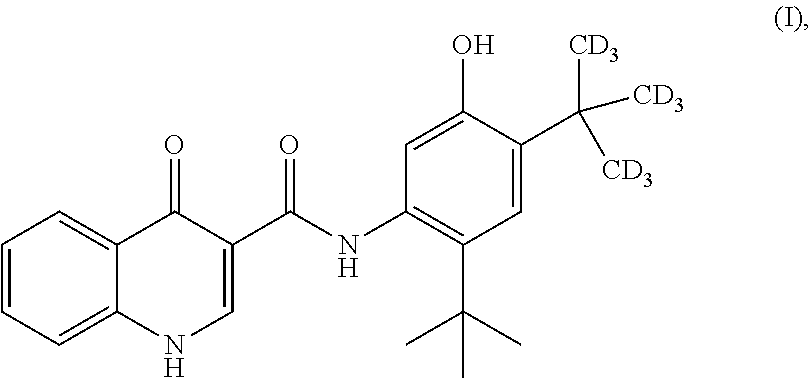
CC(C)(C1=C(NC(C2=CNC3=CC=CC=C3C2=O)=O)C=C(O)C(C([CD3])([CD3])[CD3])=C1)C
